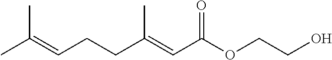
CC(=CCCC(=CC(OCCO)=O)C)C
